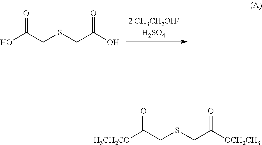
OC(CSCC(O)=O)=O.[H3CH2CO]C(CSCC([OCH2CH3])=O)=O
